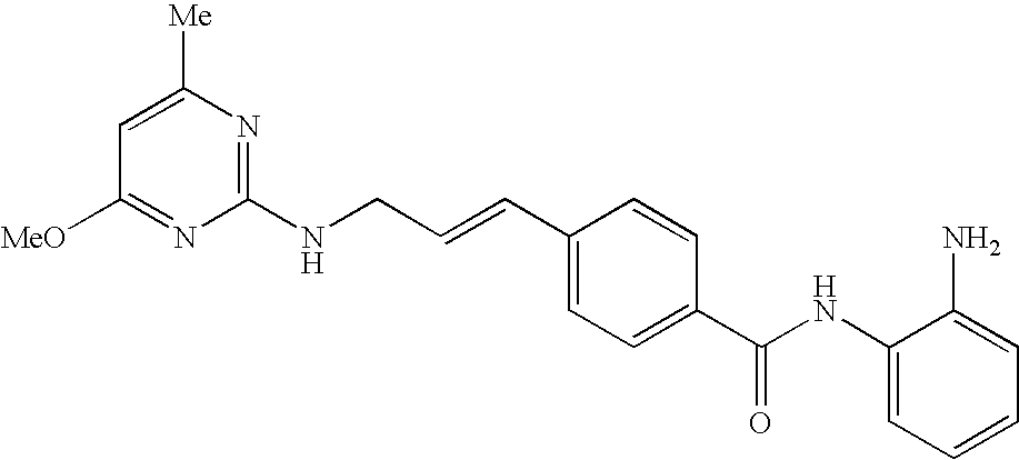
C1(NC(C2=CC=C(C=CCNC3=NC([Me])=CC([MeO])=N3)C=C2)=O)=CC=CC=C1N
